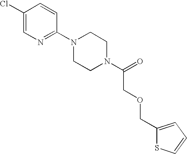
C1(Cl)=CN=C(N2CCN(C(=O)COCC3=CC=CS3)CC2)C=C1
